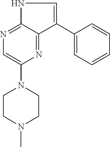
N1=C2C(=NC=C1N1CCN(C)CC1)NC=C2C1=CC=CC=C1
